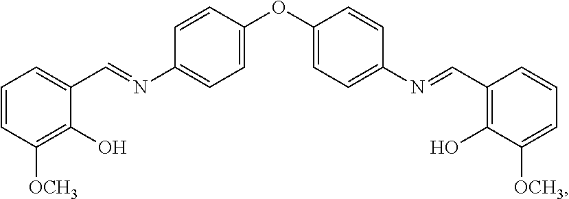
C1=CC([OCH3])=C(O)C(C=NC2=CC=C(OC3=CC=C(N=CC4=C(O)C([OCH3])=CC=C4)C=C3)C=C2)=C1
